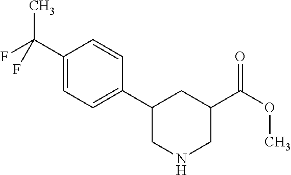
C1(C(F)(C)F)=CC=C(C2CNCC(C(OC)=O)C2)C=C1
